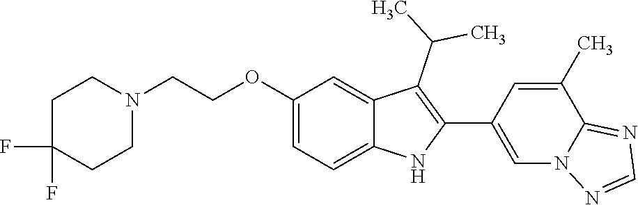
C1C(F)(F)CCN(CCOC2=CC=C3C(=C2)C(C(C)C)=C(C2=CN4C(=NC=N4)C(C)=C2)N3)C1
